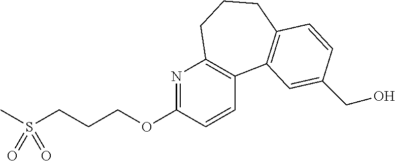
CS(CCCOC1=NC2=C(C=C1)C1=C(CCC2)C=CC(CO)=C1)(=O)=O
